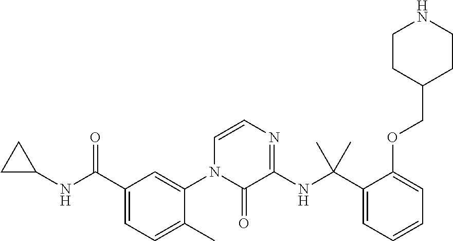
C1C(NC(C2=CC=C(C)C(N3C(=O)C(NC(C4=CC=CC=C4OCC4CCNCC4)(C)C)=NC=C3)=C2)=O)C1
